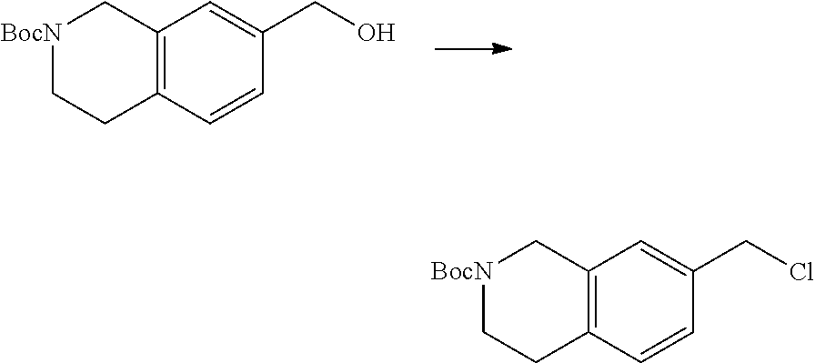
[BocN]1CCC2=C(C1)C=C(CO)C=C2.[BocN]1CCC2=C(C1)C=C(CCl)C=C2
